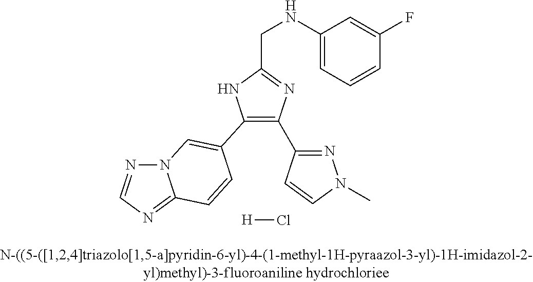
C1(C2=CN3N=CN=C3C=C2)=C(C2=NN(C)C=C2)N=C(CNC2=CC=CC(F)=C2)N1.[H]Cl
